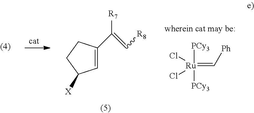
C1=C(C([R7])=C[R8])CCC1[X].[Ru](=C[Ph])([PCy3])([PCy3])(Cl)Cl
